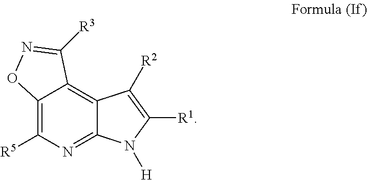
C12=C([R5])N=C3C(=C1C([R3])=NO2)C([R2])=C([R1])N3[H]
